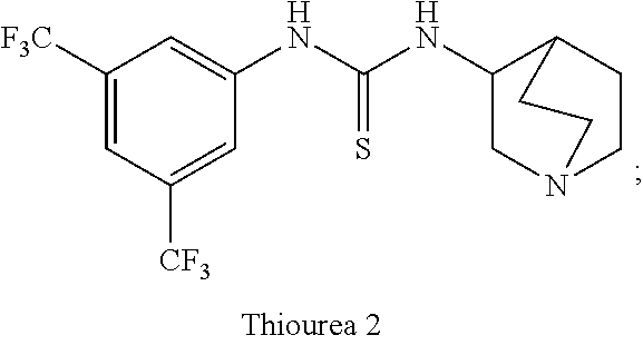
C1([F3C])=CC([CF3])=CC(NC(NC2CN3CCC2CC3)=S)=C1
